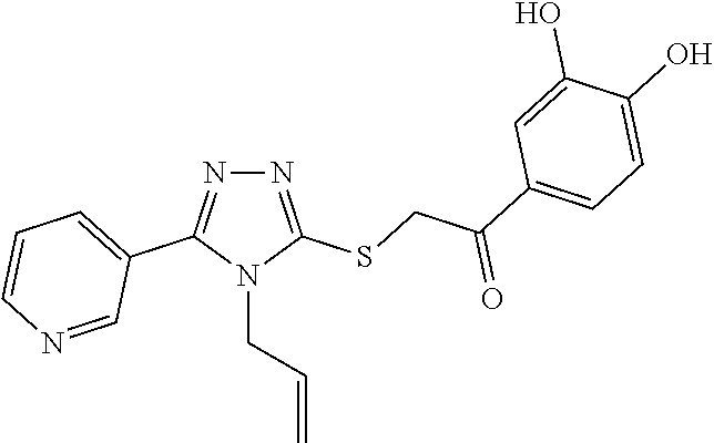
N1=C(SCC(C2=CC=C(O)C(O)=C2)=O)N(CC=C)C(C2=CC=CN=C2)=N1
